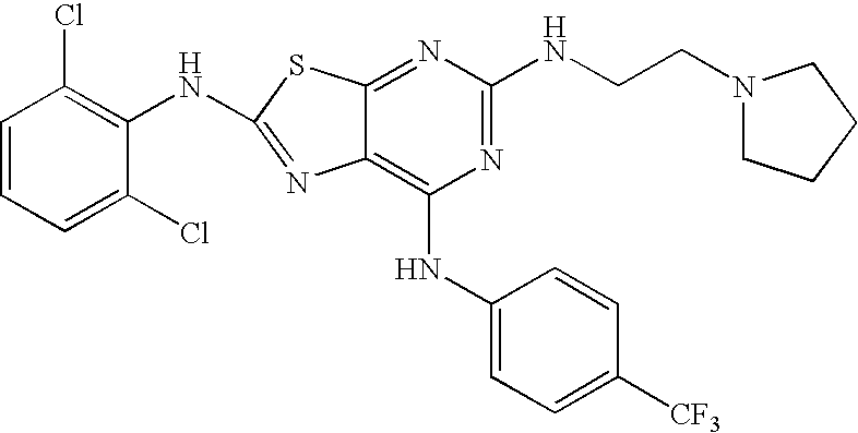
C1=CC=C(Cl)C(NC2=NC3=C(NC4=CC=C([CF3])C=C4)N=C(NCCN4CCCC4)N=C3S2)=C1Cl
